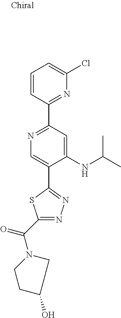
C1=CC(C2=NC=C(C3=NN=C(C(=O)N4CCC(O)C4)S3)C(NC(C)C)=C2)=NC(Cl)=C1
